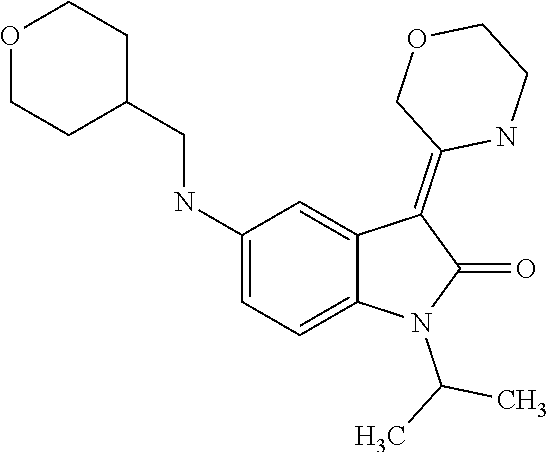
C1(NCC2CCOCC2)=CC=C2C(=C1)C(=C1COCCN1)C(=O)N2C(C)C
